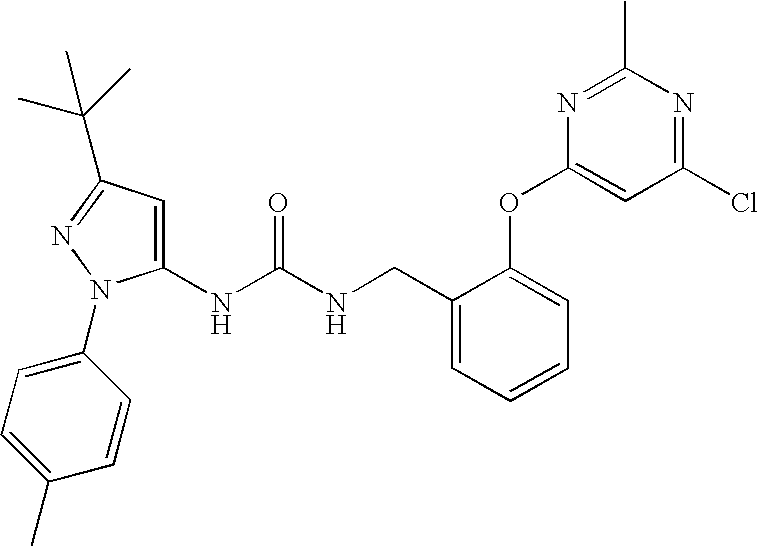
C1(NC(NCC2=CC=CC=C2OC2=CC(Cl)=NC(C)=N2)=O)=CC(C(C)(C)C)=NN1C1=CC=C(C)C=C1
